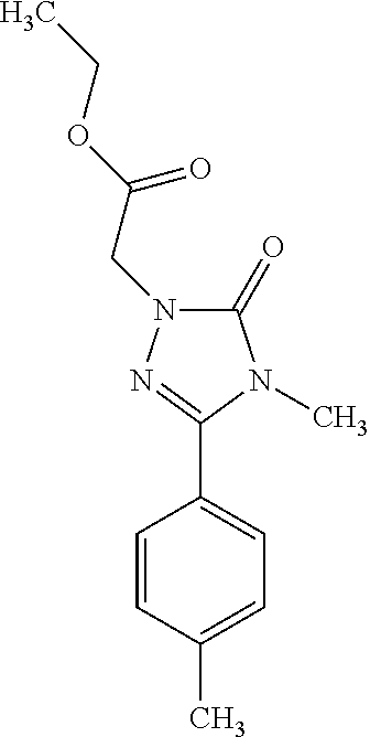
C1(C2=NN(CC(OCC)=O)C(=O)N2C)=CC=C(C)C=C1
